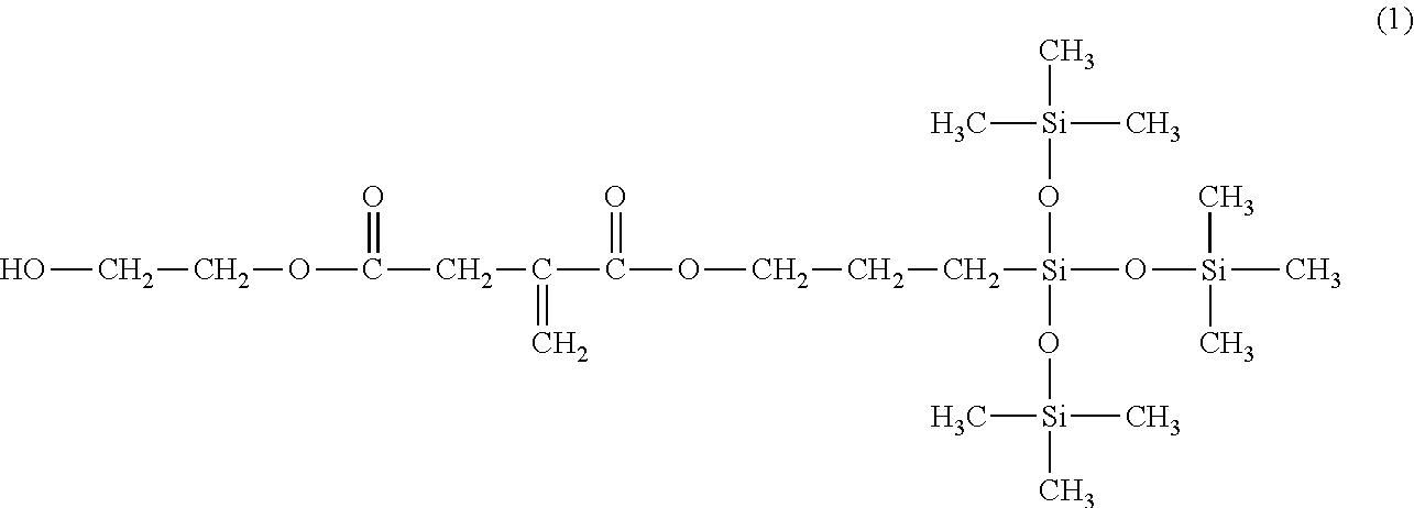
OCCOC(CC(C(OCCC[Si](O[Si](C)(C)C)(O[Si](C)(C)C)O[Si](C)(C)C)=O)=C)=O
